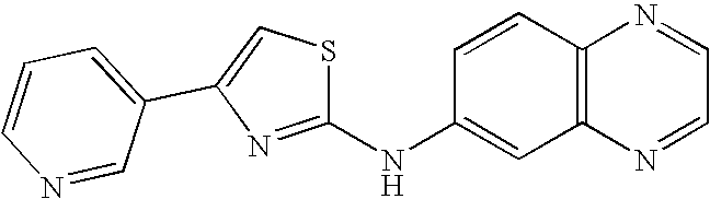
C12=C(C=CC(NC3=NC(C4=CC=CN=C4)=CS3)=C1)N=CC=N2
